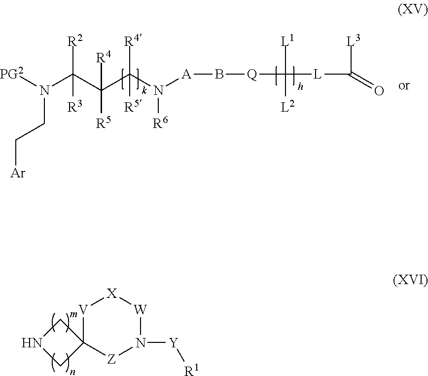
C1NCC12[V][X][W]N([Y][R1])[Z]2.[PG2]N(C(C(C(N([A]B[Q]C([L]C([L3])=O)([L1])[L2])[R6])([R4])[R5])([R5])[R4])([R2])[R3])CC[Ar]
